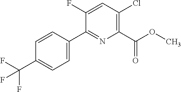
C(C1=CC=C(C2=NC(C(OC)=O)=C(Cl)C=C2F)C=C1)(F)(F)F
